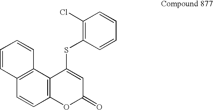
C12=C(C3=C(C=C1)C=CC=C3)C(SC1=C(Cl)C=CC=C1)=CC(=O)O2
